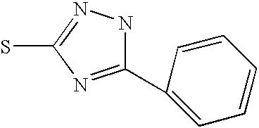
C1(C2=CC=CC=C2)=NC(S)=NN1
